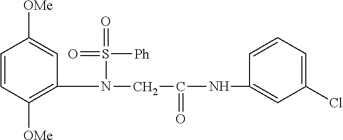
C1=C([OMe])C=CC([OMe])=C1N(S(=O)([Ph])=O)CC(NC1=CC(Cl)=CC=C1)=O
